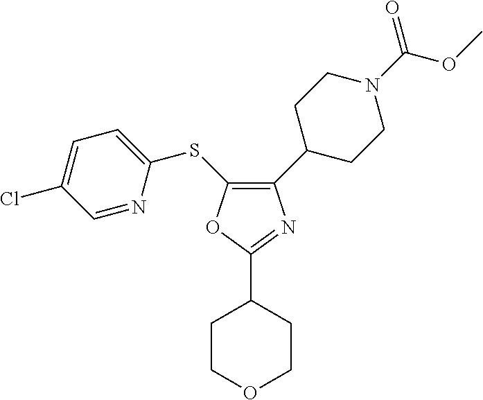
C1(C2CCN(C(OC)=O)CC2)=C(SC2=CC=C(Cl)C=N2)OC(C2CCOCC2)=N1
